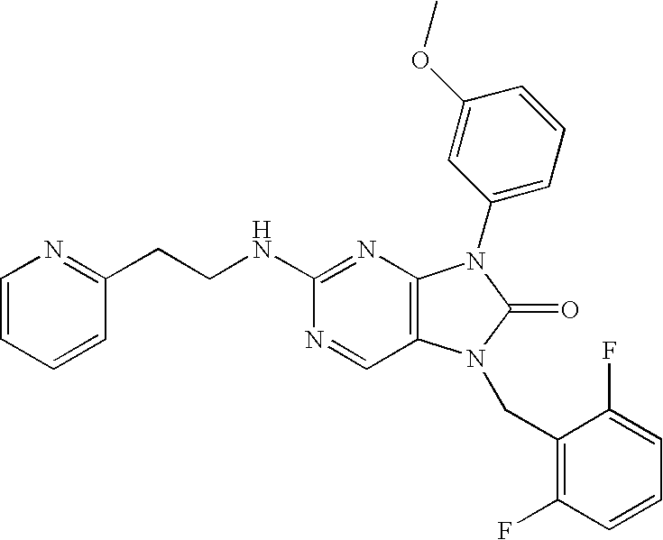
C1(NCCC2=NC=CC=C2)=NC2=C(C=N1)N(CC1=C(F)C=CC=C1F)C(=O)N2C1=CC=CC(OC)=C1
